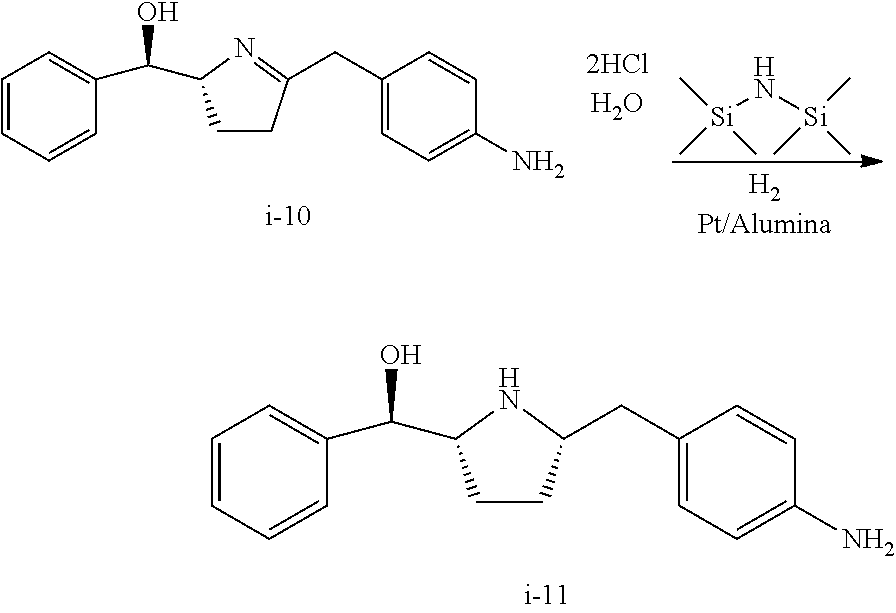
C1=CC=CC(C(O)C2CCC(CC3=CC=C(N)C=C3)=N2)=C1.[Si](N[Si](C)(C)C)(C)(C)C.C1=CC=CC(C(O)C2CCC(CC3=CC=C(N)C=C3)N2)=C1
